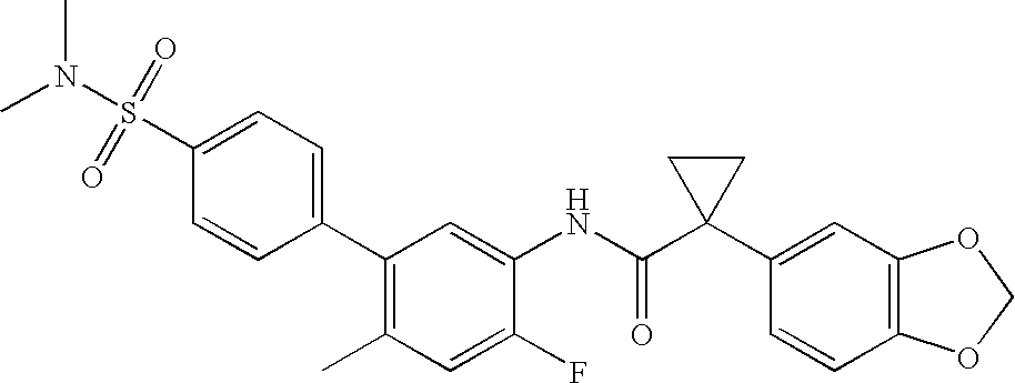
C1(NC(C2(C3=CC4=C(C=C3)OCO4)CC2)=O)=CC(C2=CC=C(S(=O)(=O)N(C)C)C=C2)=C(C)C=C1F
